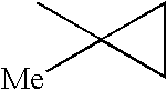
C1CC1([Me])C
